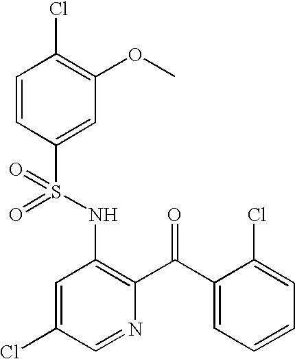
C1=CC(S(NC2=C(C(C3=CC=CC=C3Cl)=O)N=CC(Cl)=C2)(=O)=O)=CC(OC)=C1Cl
